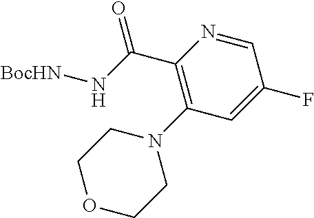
C(C1=C(N2CCOCC2)C=C(F)C=N1)(N[BocHN])=O
